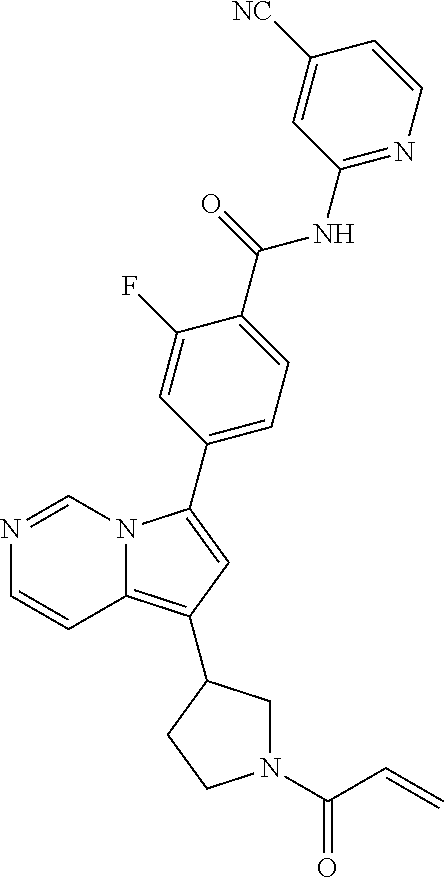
N1=CN2C(=C(C3CN(C(C=C)=O)CC3)C=C2C2=CC=C(C(NC3=NC=CC([NC])=C3)=O)C(F)=C2)C=C1
